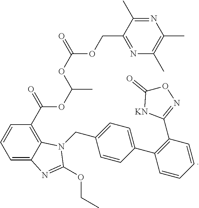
N1=C(C)C(COC(OC(OC(C2=C3C(=CC=C2)N=C(OCC)N3CC2=CC=C(C3=C(C4=NOC(=O)[KN]4)C=CC=C3)C=C2)=O)C)=O)=NC(C)=C1C
